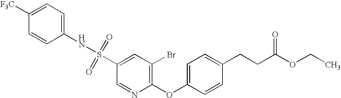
C1(S(NC2=CC=C([F3C])C=C2)(=O)=O)=CC(Br)=C(OC2=CC=C(CCC(OCC)=O)C=C2)N=C1
